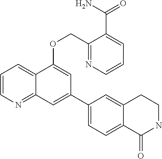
C1=CN=C2C(=C1)C(OCC1=NC=CC=C1C(N)=O)=CC(C1=CC=C3C(=C1)CCNC3=O)=C2
